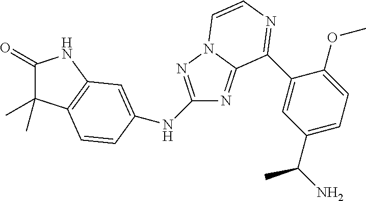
N1=C2N(N=C1NC1=CC3=C(C(C)(C)C(=O)N3)C=C1)C=CN=C2C1=CC(C(C)N)=CC=C1OC
